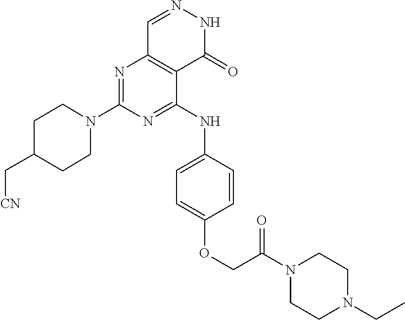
N1=C(N2CCC(C[CN])CC2)N=C(NC2=CC=C(OCC(N3CCN(CC)CC3)=O)C=C2)C2=C1C=NNC2=O
